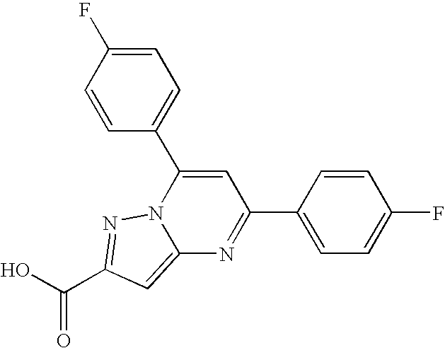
O=C(O)C1=NN2C(=C1)N=C(C1=CC=C(F)C=C1)C=C2C1=CC=C(F)C=C1
